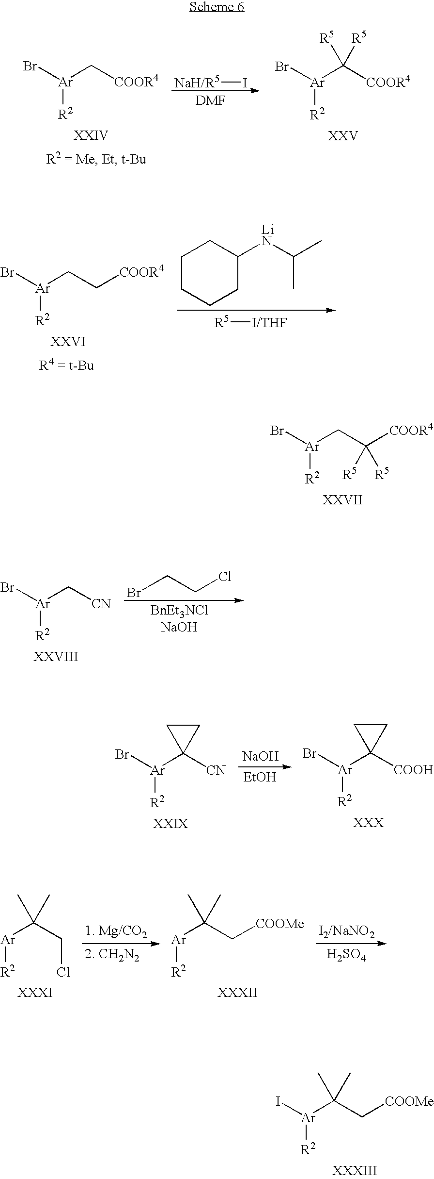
Br[Ar](CC([COOR4])([R5])[R5])[R2].BrCCCl.Br[Ar](C[CN])[R2].[NaOH].[EtOH].Br[Ar](C1([CN])CC1)[R2].Br[Ar](C1([COOH])CC1)[R2].[H2SO4].[Ar]([R2])C(CCl)(C)C.[Ar]([R2])C(C[COOMe])(C)C.[Ar]([R2])(C(C[COOMe])(C)C)I.Br[Ar](C[COOR4])[R2].Br[Ar](C([COOR4])([R5])[R5])[R2].[NaH/R5]I.C1CCCC([LiN]C(C)C)C1.Br[Ar](CC[COOR4])[R2].[R5][I/THF]
